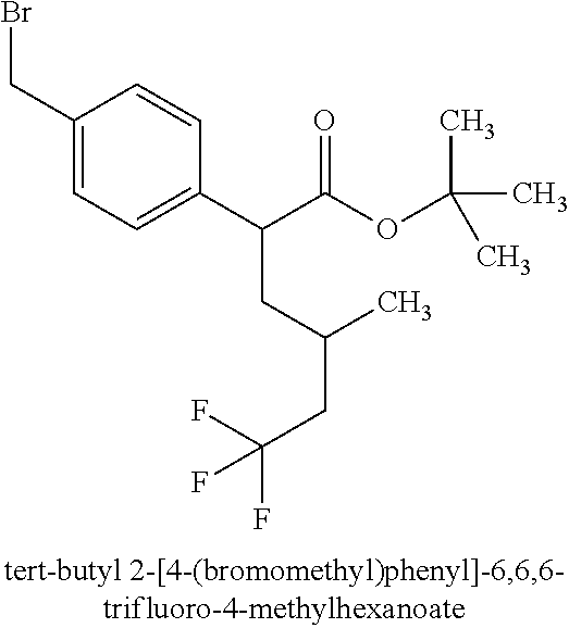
C1(CBr)=CC=C(C(C(OC(C)(C)C)=O)CC(CC(F)(F)F)C)C=C1
